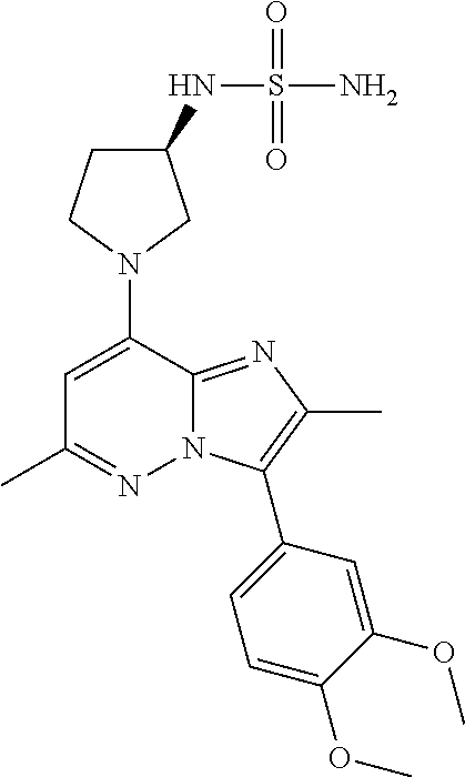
C1C(NS(N)(=O)=O)CN(C2=CC(C)=NN3C2=NC(C)=C3C2=CC=C(OC)C(OC)=C2)C1
